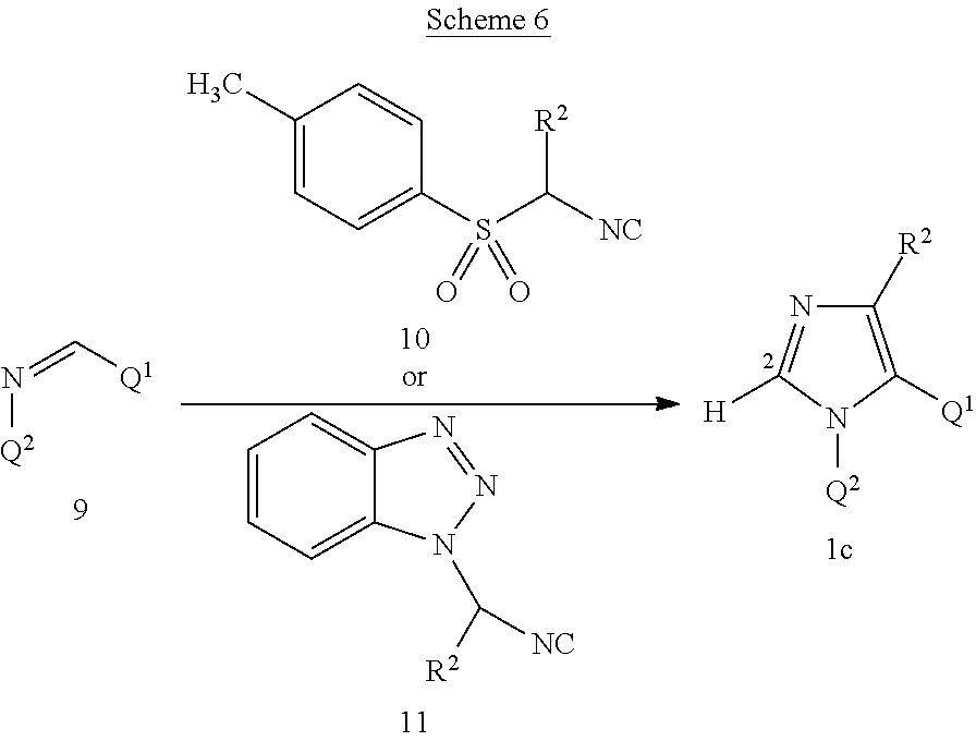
N1([Q2])C([Q1])=C([R2])N=C1[H].C([Q1])=N[Q2].C1(C)=CC=C(S(C([R2])[NC])(=O)=O)C=C1.C1=CC=C2C(=C1)N=NN2C([R2])[NC]
